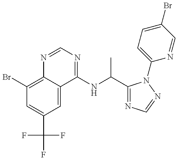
C1(Br)=C2C(=CC(C(F)(F)F)=C1)C(NC(C)C1=NC=NN1C1=CC=C(Br)C=N1)=NC=N2
